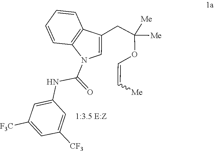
C(=COC(CC1=CN(C(NC2=CC([F3C])=CC([CF3])=C2)=O)C2=C1C=CC=C2)([Me])[Me])[Me]
